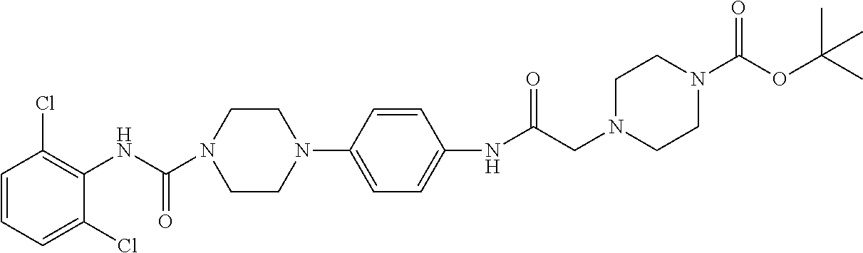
C1=CC=C(Cl)C(NC(N2CCN(C3=CC=C(NC(CN4CCN(C(OC(C)(C)C)=O)CC4)=O)C=C3)CC2)=O)=C1Cl
